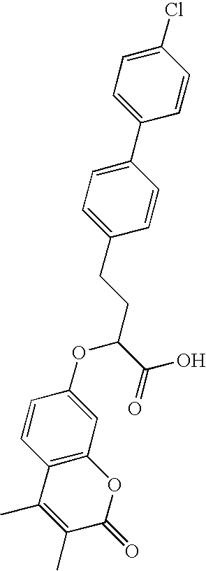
C1(Cl)=CC=C(C2=CC=C(CCC(C(O)=O)OC3=CC4=C(C=C3)C(C)=C(C)C(=O)O4)C=C2)C=C1
